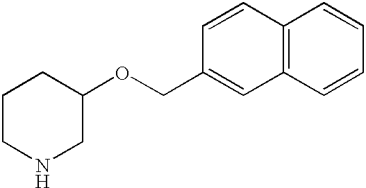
C1CNCC(OCC2=CC3=C(C=C2)C=CC=C3)C1
